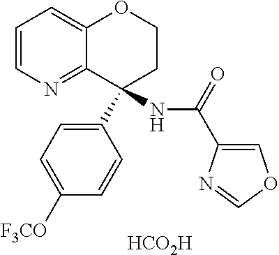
[HCO2H].C12=NC=CC=C1OCCC2(C1=CC=C([F3CO])C=C1)NC(C1=COC=N1)=O
